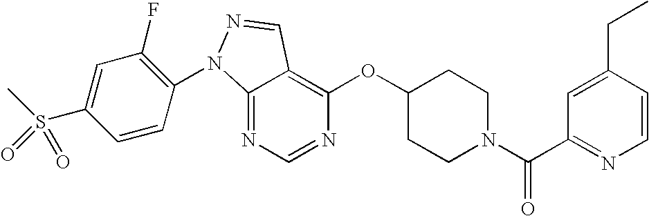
C12=NC=NC(OC3CCN(C(C4=NC=CC(CC)=C4)=O)CC3)=C1C=NN2C1=C(F)C=C(S(C)(=O)=O)C=C1
